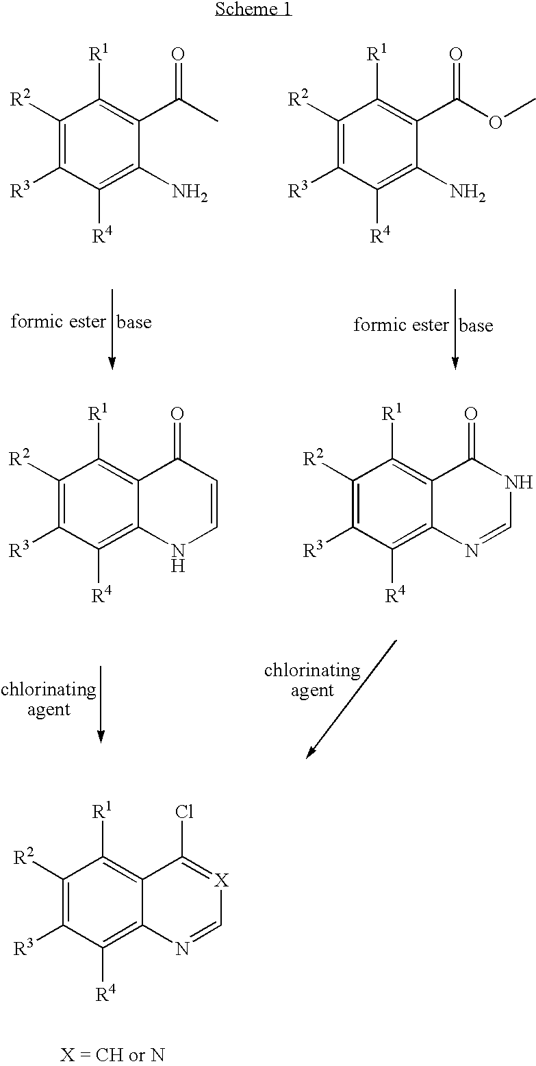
C1([R2])=C([R3])C([R4])=C(N)C(C(C)=O)=C1[R1].C1([R2])=C([R3])C([R4])=C(N)C(C(OC)=O)=C1[R1].C1([R2])=C([R3])C([R4])=C2C(=C1[R1])C(=O)C=CN2.C1([R2])=C([R3])C([R4])=C2C(=C1[R1])C(=O)NC=N2.C1([R2])=C([R3])C([R4])=C2C(=C1[R1])C(Cl)=[X]C=N2
